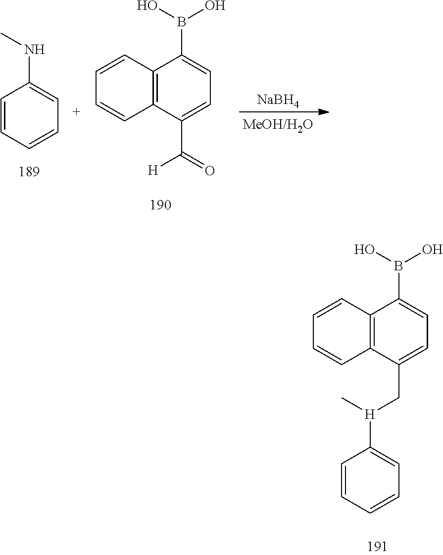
C1=CC=CC=C1NC.C12=C(C(C(=O)[H])=CC=C1B(O)O)C=CC=C2.[NaBH4].C12=C(C(C[H](C)C3=CC=CC=C3)=CC=C1B(O)O)C=CC=C2
